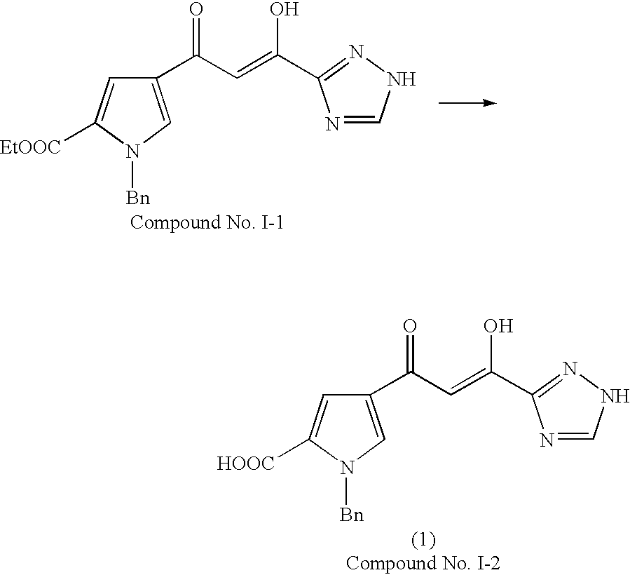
C1(C(C=C(O)C2=NNC=N2)=O)=CN([Bn])C([EtOOC])=C1.C1(C(C=C(O)C2=NNC=N2)=O)=CN([Bn])C([HOOC])=C1
